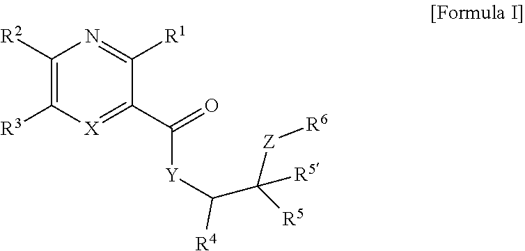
C1([R2])=C([R3])[X]=C(C(=O)[Y]C(C([R5])([Z][R6])[R5])[R4])C([R1])=N1
